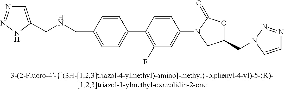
C1=C(CNCC2=CC=C(C3=C(F)C=C(N4CC(CN5N=NC=C5)OC4=O)C=C3)C=C2)NN=N1
